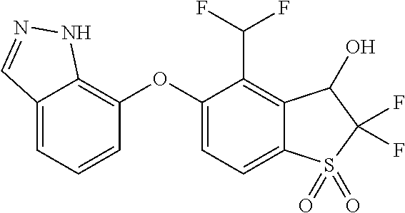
C12=CC=CC(OC3=CC=C4C(=C3C(F)F)C(O)C(F)(F)S4(=O)=O)=C1NN=C2
